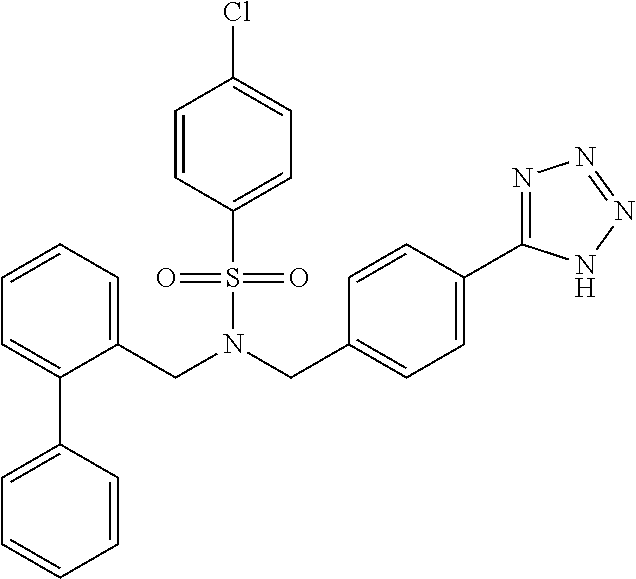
C(N(S(C1=CC=C(Cl)C=C1)(=O)=O)CC1=CC=C(C2=NN=NN2)C=C1)C1=CC=CC=C1C1=CC=CC=C1
